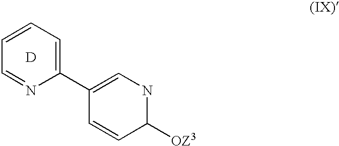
C1(C2=CC=CC=N2)=CNC([OZ3])C=C1.[D]
